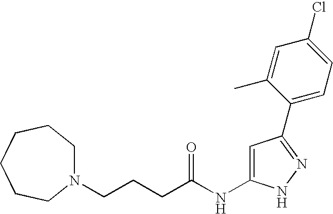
C(CCC(NC1=CC(C2=CC=C(Cl)C=C2C)=NN1)=O)N1CCCCCC1
